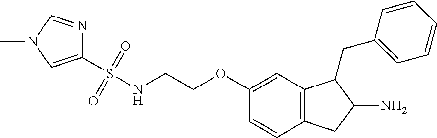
C1(S(NCCOC2=CC3=C(C=C2)CC(N)C3CC2=CC=CC=C2)(=O)=O)=CN(C)C=N1
